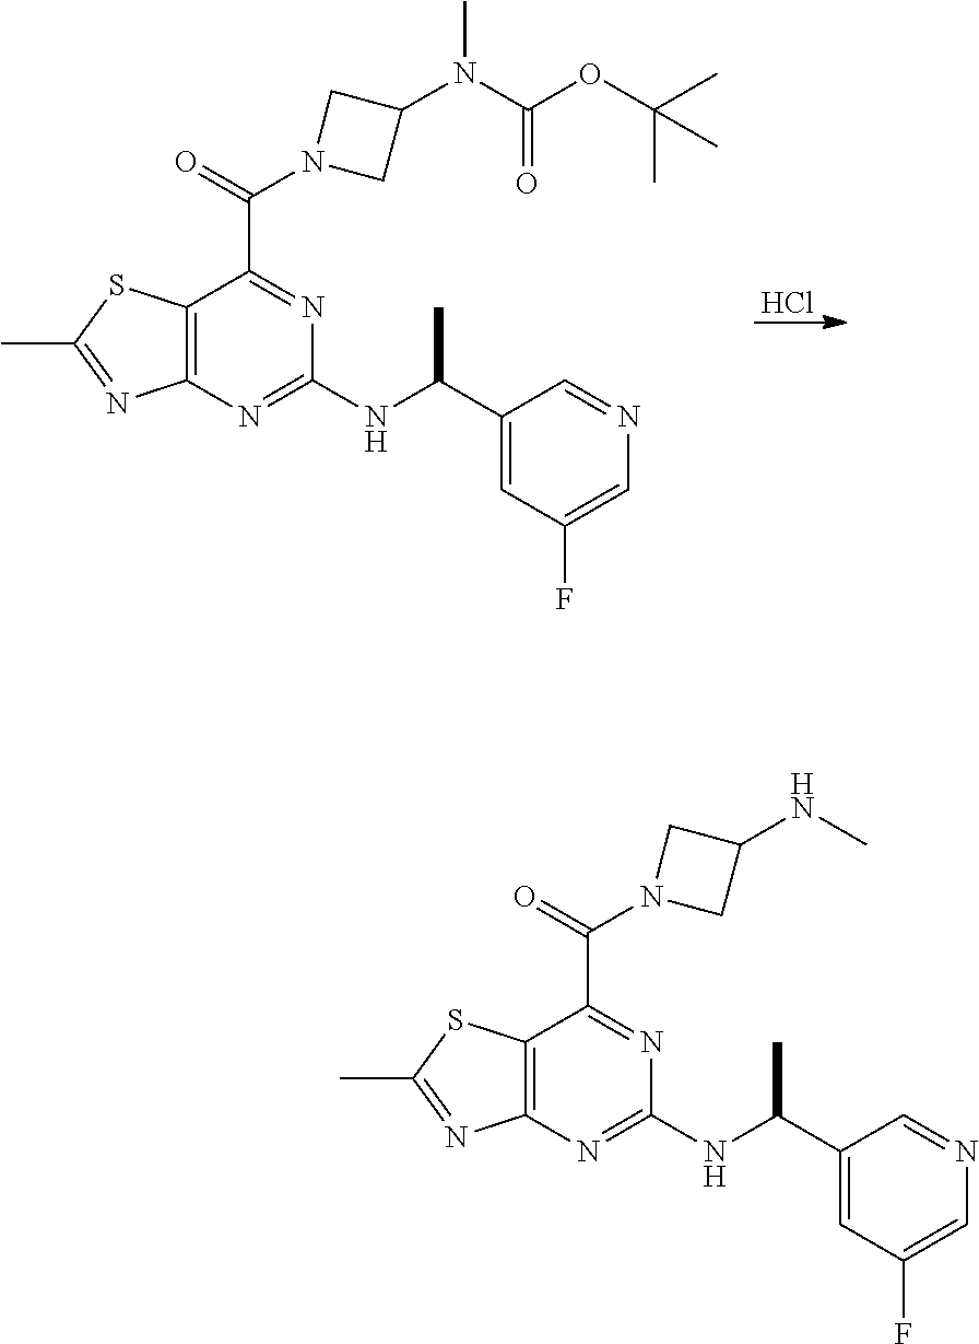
C1(C(NC2=NC3=C(C(C(=O)N4CC(N(C(OC(C)(C)C)=O)C)C4)=N2)SC(C)=N3)C)=CC(F)=CN=C1.Cl.C1(C(NC2=NC3=C(C(C(=O)N4CC(NC)C4)=N2)SC(C)=N3)C)=CC(F)=CN=C1
